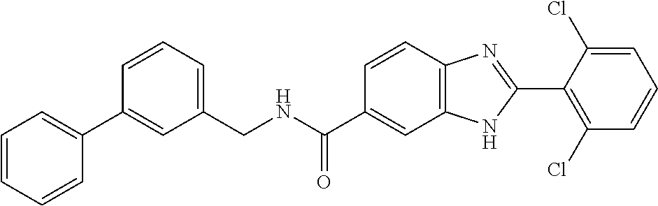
C(NC(C1=CC2=C(C=C1)N=C(C1=C(Cl)C=CC=C1Cl)N2)=O)C1=CC=CC(C2=CC=CC=C2)=C1
